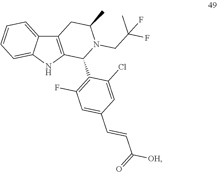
C12=C(NC3=CC=CC=C13)C(C1=C(F)C=C(C=CC([OH])=O)C=C1Cl)N(CC(F)(C)F)C(C)C2
